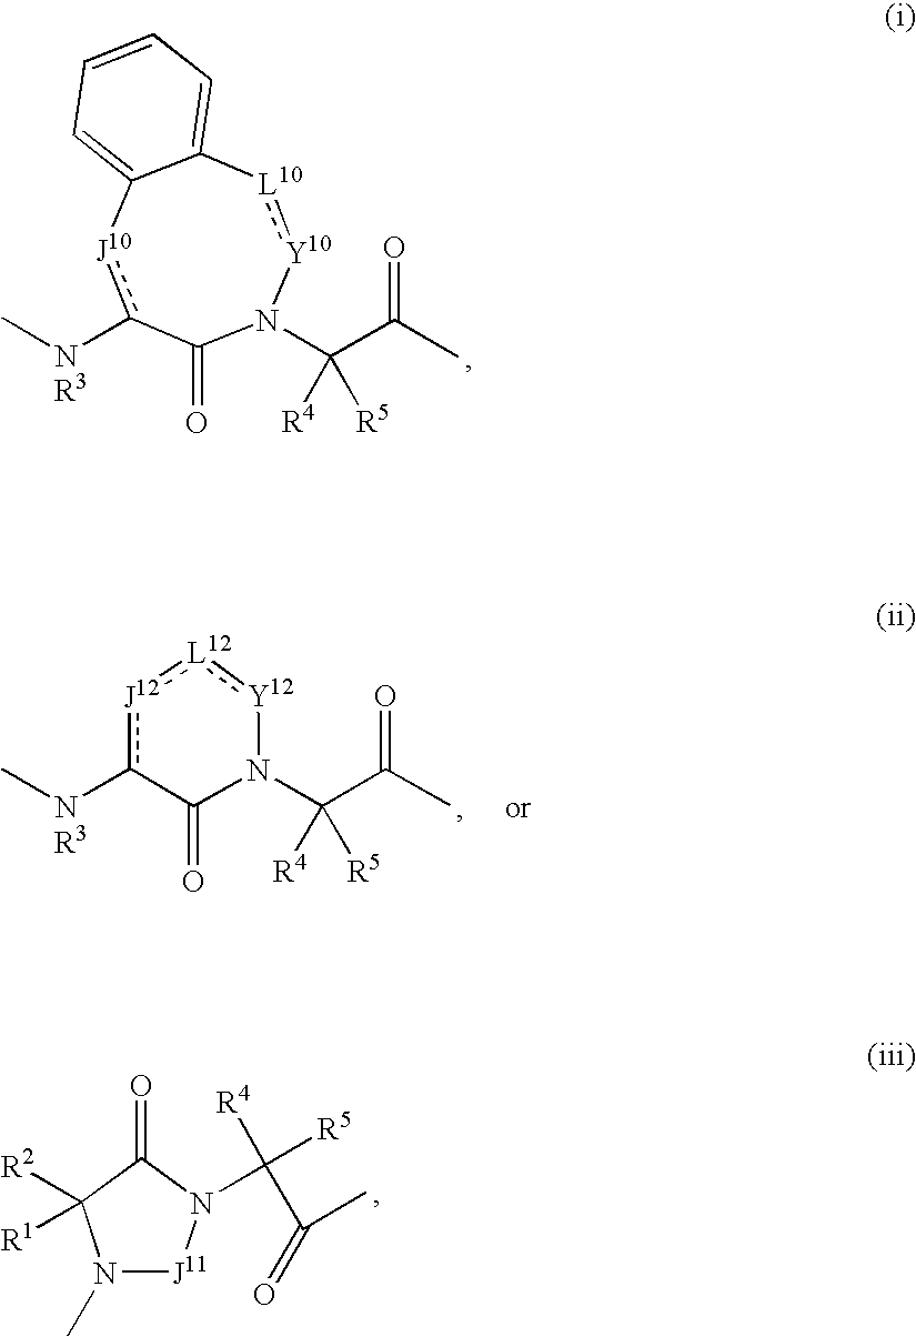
c1([NR3]C)[J10]C2=CC=CC=C2[L10]:[Y10]N(C(C(C)=O)([R4])[R5])C1=O.N1(C(C(C)=O)([R4])[R5])[Y12]:[L12]:[J12]c([NR3]C)C1=O.N1(C)[J11]N(C([R4])([R5])C(=O)C)C(=O)C1([R2])[R1]
